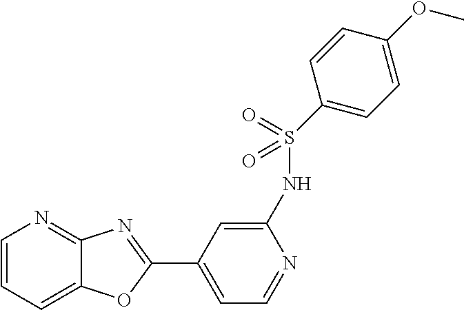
C1=CC=C2C(=N1)N=C(C1=CC=NC(NS(=O)(=O)C3=CC=C(OC)C=C3)=C1)O2
